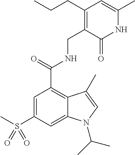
N1C(C)=CC(CCC)=C(CNC(C2=C3C(=CC(S(C)(=O)=O)=C2)N(C(C)C)C=C3C)=O)C1=O
